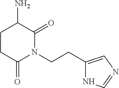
C1CC(N)C(=O)N(CCC2=CN=CN2)C1=O
